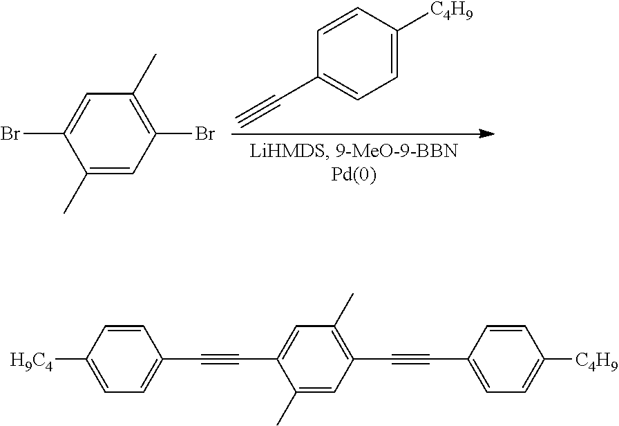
C1=C([C4H9])C=CC(C#C)=C1.C1(C)=CC(Br)=C(C)C=C1Br.C1(C)=CC(C#CC2=CC=C([C4H9])C=C2)=C(C)C=C1C#CC1=CC=C([H9C4])C=C1
